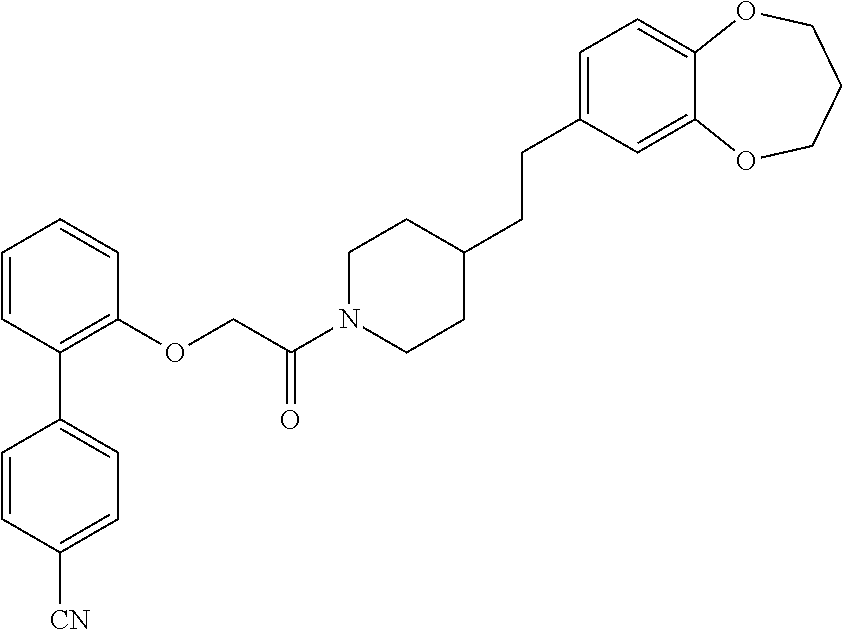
C1=CC(C2=CC=C([CN])C=C2)=C(OCC(N2CCC(CCC3=CC=C4C(=C3)OCCCO4)CC2)=O)C=C1
